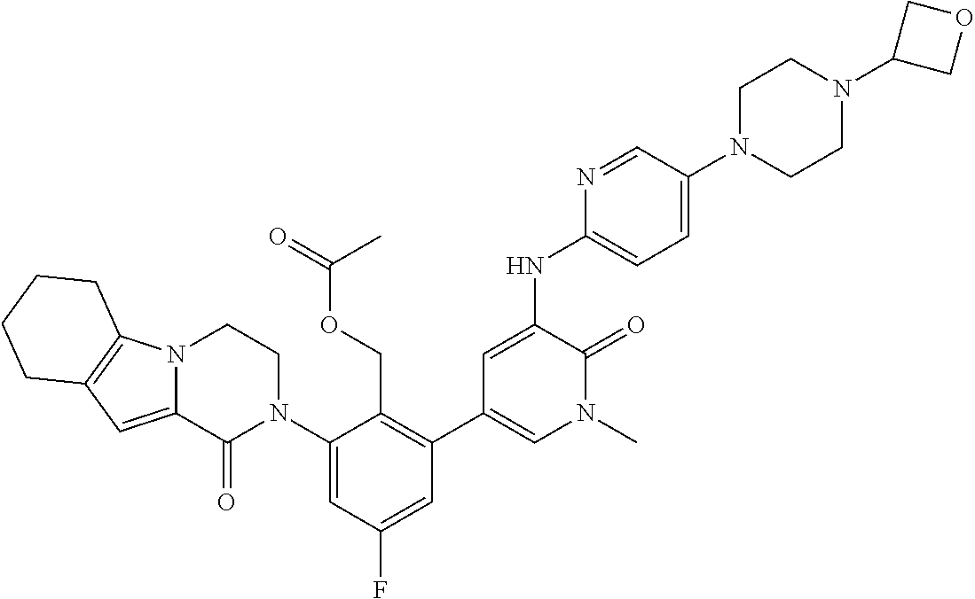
N(C1=CC(C2=C(COC(=O)C)C(N3CCN4C(=CC5=C4CCCC5)C3=O)=CC(F)=C2)=CN(C)C1=O)C1=CC=C(N2CCN(C3COC3)CC2)C=N1
